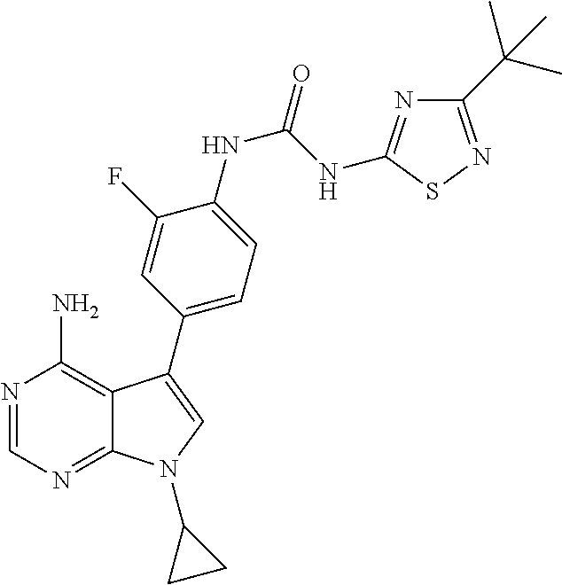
N1=CN=C2C(=C1N)C(C1=CC=C(NC(NC3=NC(C(C)(C)C)=NS3)=O)C(F)=C1)=CN2C1CC1
